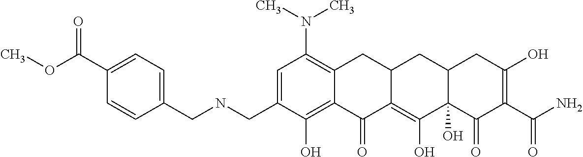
C1=C(CNCC2=CC=C(C(OC)=O)C=C2)C(O)=C2C(=C1N(C)C)CC1C(=C(O)C3(O)C(C1)CC(O)=C(C(N)=O)C3=O)C2=O
